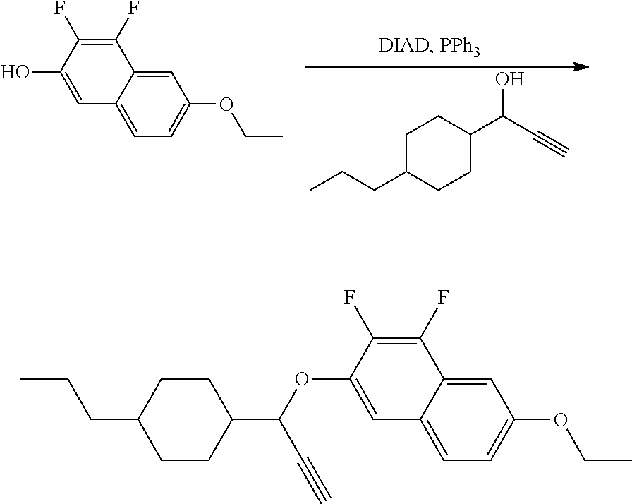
C1(F)=C(F)C(O)=CC2=CC=C(OCC)C=C12.C1C(CCC)CCC(C(C#C)O)C1.C1(F)=C(F)C(OC(C#C)C2CCC(CCC)CC2)=CC2=CC=C(OCC)C=C12
